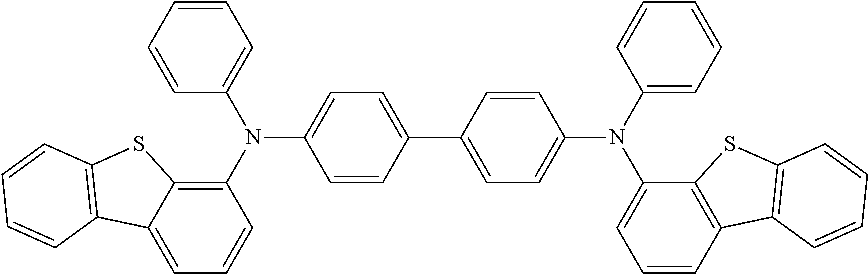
C1=CC(C2=CC=C(N(C3=CC=CC4=C3SC3=C4C=CC=C3)C3=CC=CC=C3)C=C2)=CC=C1N(C1=CC=CC=C1)C1=C2C(=CC=C1)C1=C(S2)C=CC=C1
